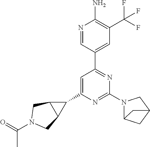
C1(C2=CC(C3=CC(C(F)(F)F)=C(N)N=C3)=NC(N3C4CC(C3)C4)=N2)C2C1CN(C(=O)C)C2
